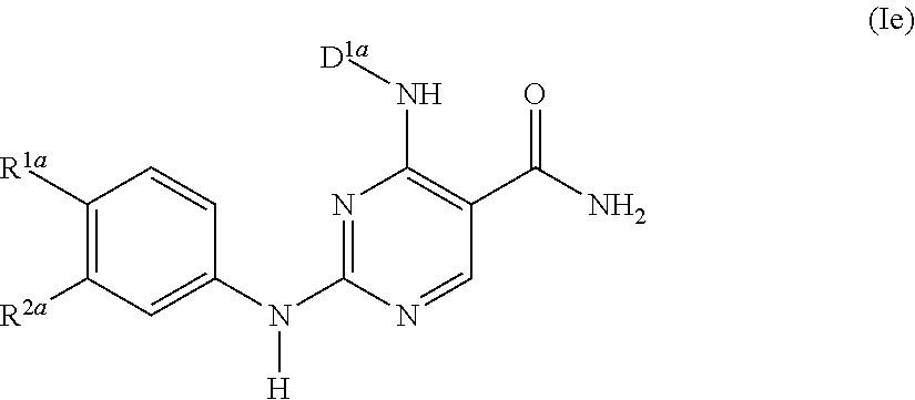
N1=C(N([H])C2=CC([R2a])=C([R1a])C=C2)N=CC(C(N)=O)=C1N[D1a]
